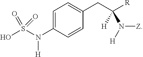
C1=C(N(S(O)(=O)=O)[H])C=CC(CC([R])(N([H])[Z])[H])=C1
